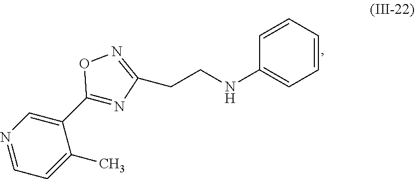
C1=C(C)C(C2=NC(CCNC3=CC=CC=C3)=NO2)=CN=C1
